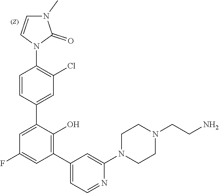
C1=CN(C2=C(Cl)C=C(C3=CC(F)=CC(C4=CC=NC(N5CCN(CCN)CC5)=C4)=C3O)C=C2)C(=O)N1C
